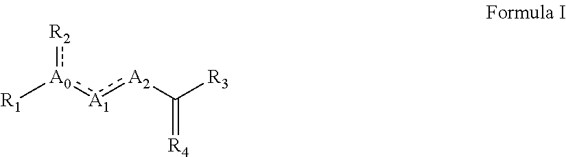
[R2]:[A0](:[A1]:[A2]C([R3])=[R4])[R1]
